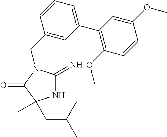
C1(CN2C(=N)NC(C)(CC(C)C)C2=O)=CC(C2=C(OC)C=CC(OC)=C2)=CC=C1
